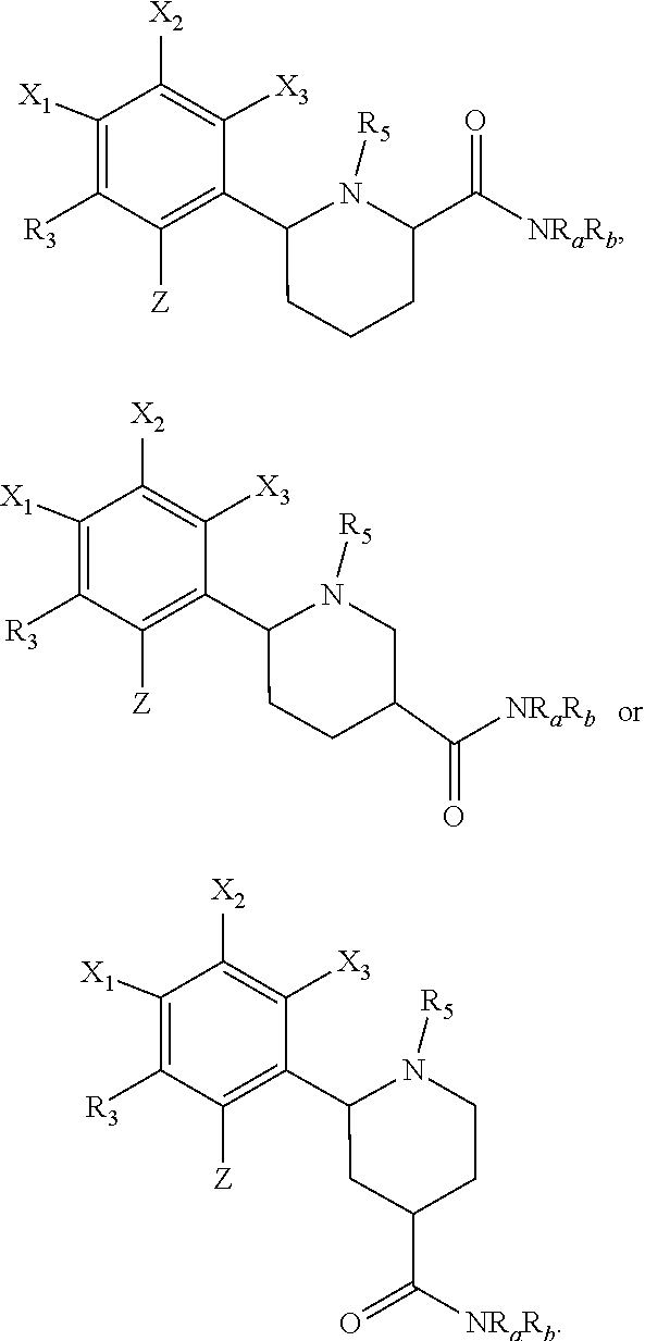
C1([R3])=C([X1])C([X2])=C([X3])C(C2CCCC(C(=O)[NRaRb])N2[R5])=C1[Z].C1([R3])=C([X1])C([X2])=C([X3])C(C2CC(C([NRaRb])=O)CCN2[R5])=C1[Z].C1([R3])=C([X1])C([X2])=C([X3])C(C2CCC(C(=O)[NRaRb])CN2[R5])=C1[Z]
